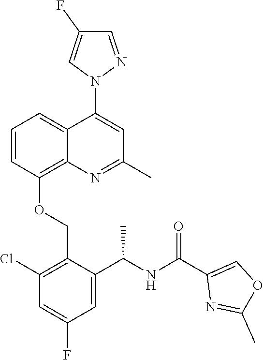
C1=CC(OCC2=C(Cl)C=C(F)C=C2C(NC(C2=COC(C)=N2)=O)C)=C2C(=C1)C(N1N=CC(F)=C1)=CC(C)=N2
